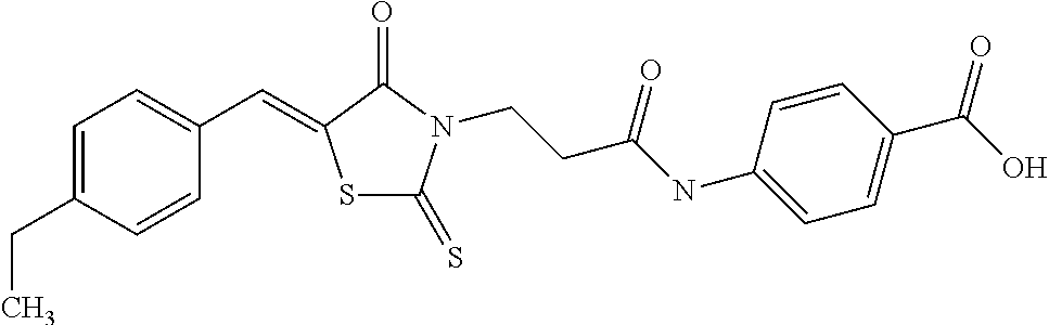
C1=CC(CC)=CC=C1C=C1SC(=S)N(CCC(NC2=CC=C(C(O)=O)C=C2)=O)C1=O
